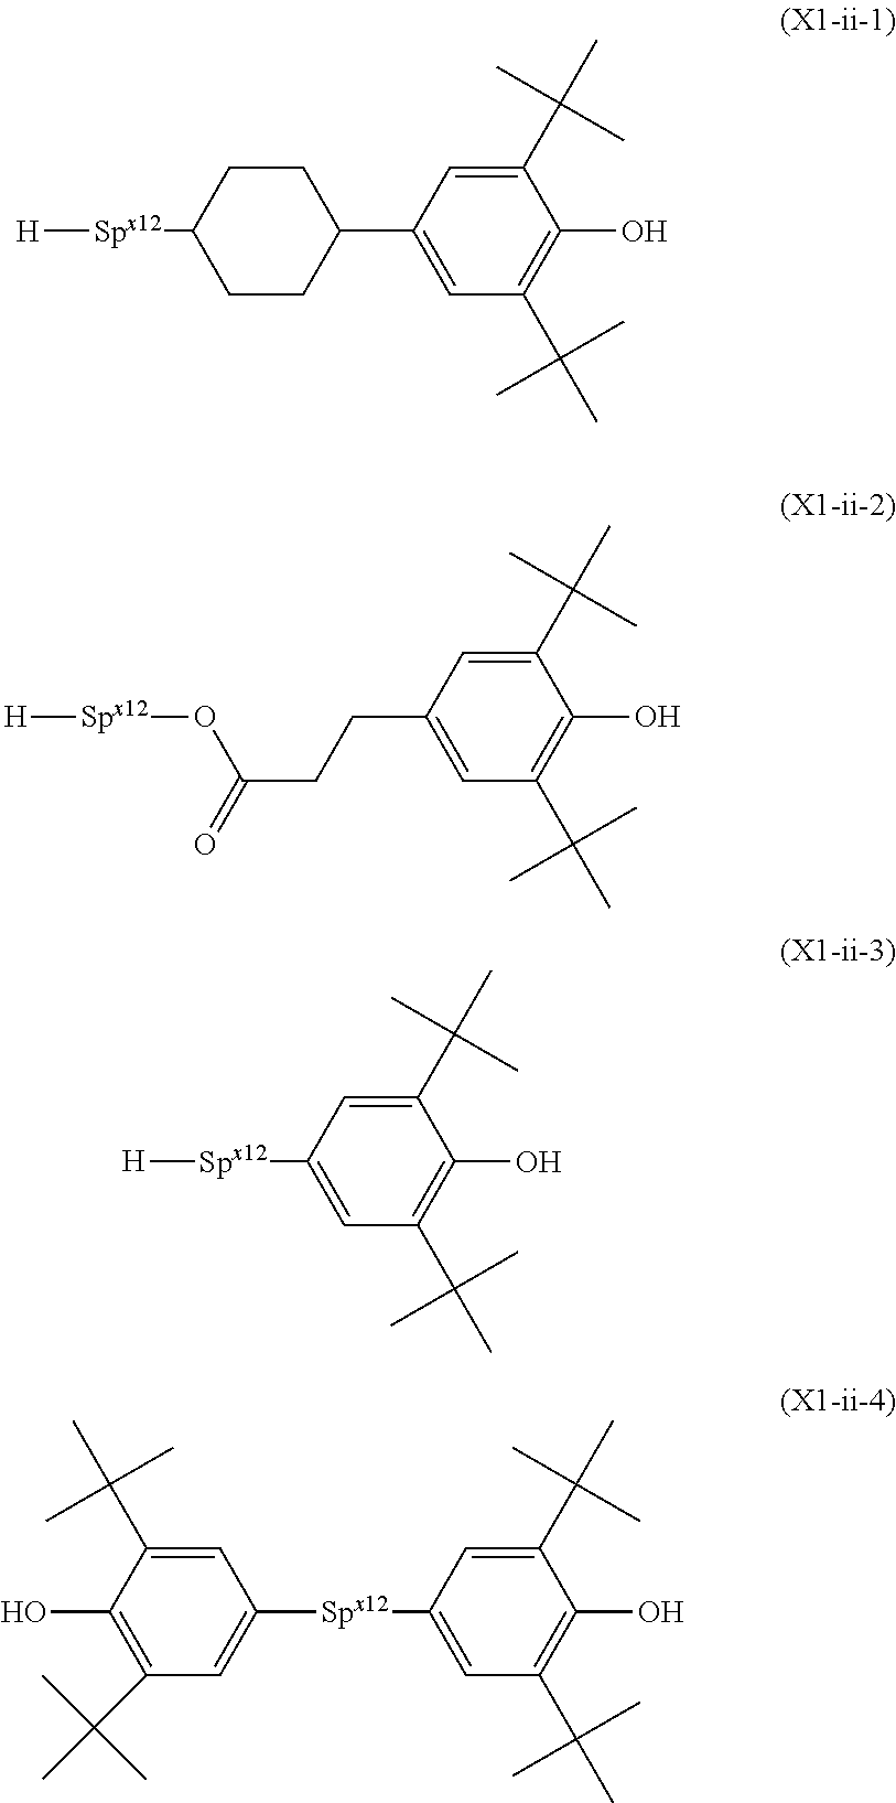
[H][Spx12]C1CCC(C2=CC(C(C)(C)C)=C(O)C(C(C)(C)C)=C2)CC1.[H][Spx12]OC(CCC1=CC(C(C)(C)C)=C(O)C(C(C)(C)C)=C1)=O.[H][Spx12]C1=CC(C(C)(C)C)=C(O)C(C(C)(C)C)=C1.C1([Spx12]C2=CC(C(C)(C)C)=C(O)C(C(C)(C)C)=C2)=CC(C(C)(C)C)=C(O)C(C(C)(C)C)=C1
